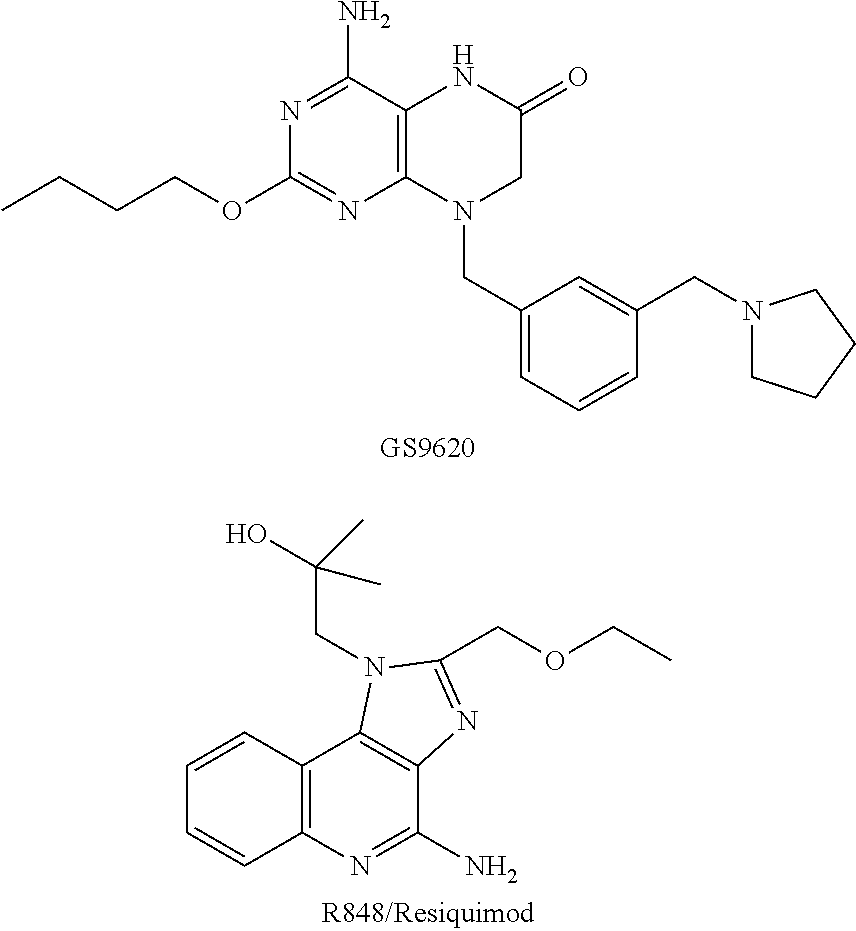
N1=C(N)C2=C(N=C1OCCCC)N(CC1=CC=CC(CN3CCCC3)=C1)CC(=O)N2.C12=C(N=C(N)C3=C1N(CC(O)(C)C)C(COCC)=N3)C=CC=C2
